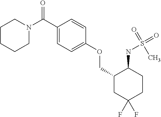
C(C1=CC=C(OCC2CC(F)(F)CCC2NS(=O)(C)=O)C=C1)(N1CCCCC1)=O
